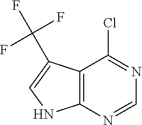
N1=C(Cl)C2=C(N=C1)NC=C2C(F)(F)F
